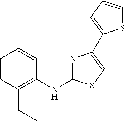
C1=CC(CC)=C(NC2=NC(C3=CC=CS3)=CS2)C=C1
